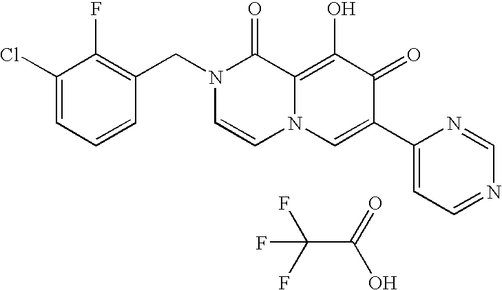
C1(CN2C=CN3C(=C(O)C(=O)C(C4=CC=NC=N4)=C3)C2=O)=C(F)C(Cl)=CC=C1.C(C(=O)O)(F)(F)F
